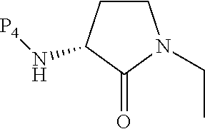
C1CC(N[P4])C(=O)N1CC
